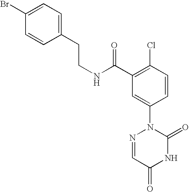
C(CNC(C1=C(Cl)C=CC(N2N=CC(=O)NC2=O)=C1)=O)C1=CC=C(Br)C=C1
